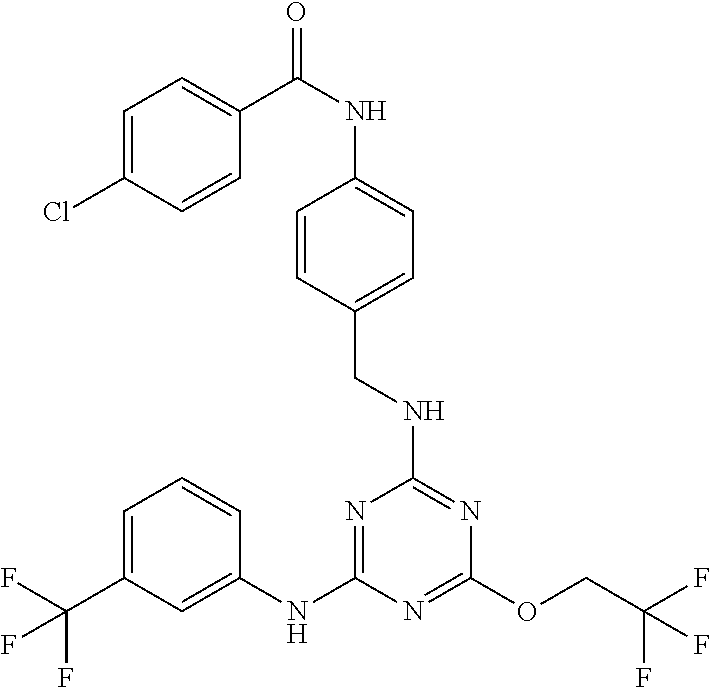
C1=C(C(F)(F)F)C=C(NC2=NC(NCC3=CC=C(NC(C4=CC=C(Cl)C=C4)=O)C=C3)=NC(OCC(F)(F)F)=N2)C=C1
